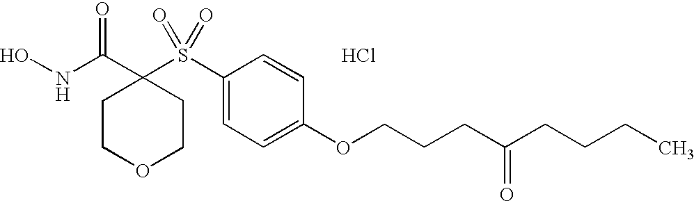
N(C(C1(S(C2=CC=C(OCCCC(CCCC)=O)C=C2)(=O)=O)CCOCC1)=O)O.Cl
